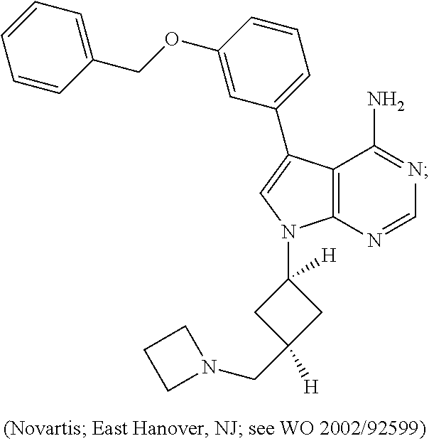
C12=C(N=CN=C1N)N(C1([H])CC(CN3CCC3)([H])C1)C=C2C1=CC=CC(OCC2=CC=CC=C2)=C1
